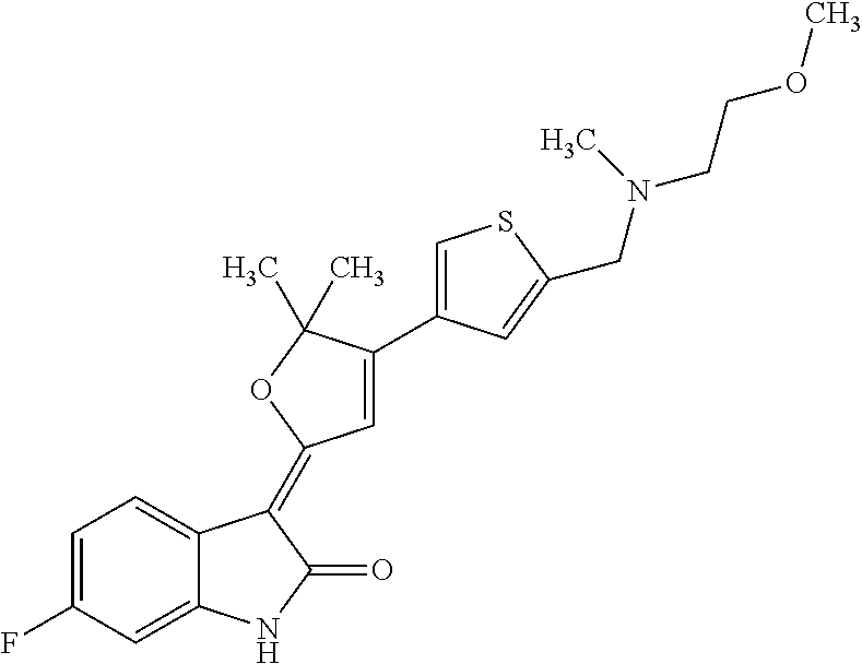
C1=C(F)C=C2C(=C1)C(=C1C=C(C3=CSC(CN(CCOC)C)=C3)C(C)(C)O1)C(=O)N2
